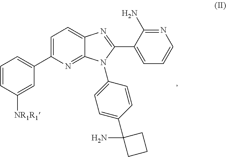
C1=C(C2=CC=CC([NR1R1])=C2)N=C2C(=C1)N=C(C1=CC=CN=C1N)N2C1=CC=C(C2(N)CCC2)C=C1
